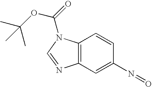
C1=C(N=O)C=CC2=C1N=CN2C(OC(C)(C)C)=O
